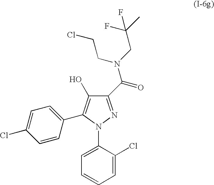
C1(C(=O)N(CC(C)(F)F)CCCl)=NN(C2=CC=CC=C2Cl)C(C2=CC=C(Cl)C=C2)=C1O
